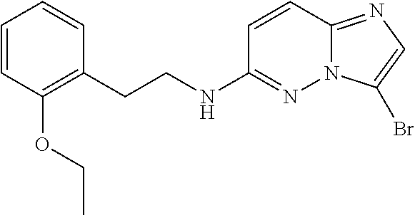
C1=CC(OCC)=C(CCNC2=NN3C(=NC=C3Br)C=C2)C=C1
